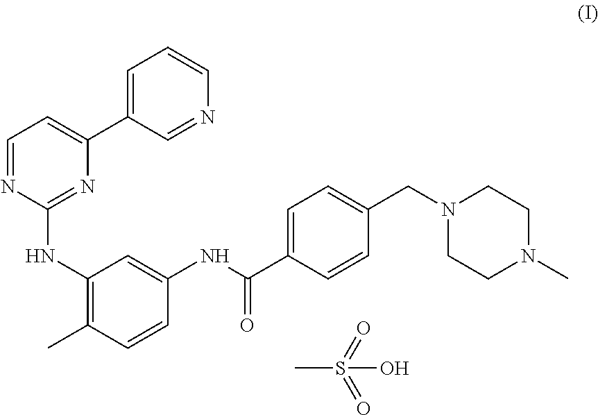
C1=C(C2=CC=NC(NC3=C(C)C=CC(NC(C4=CC=C(CN5CCN(C)CC5)C=C4)=O)=C3)=N2)C=NC=C1.CS(O)(=O)=O
